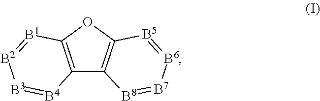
C12=C(OC3=C1[B8]=[B7][B6]=[B5]3)[B1]=[B2][B3]=[B4]2
